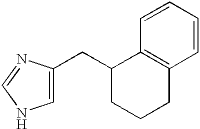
C1=C(CC2CCCC3=C2C=CC=C3)N=CN1
